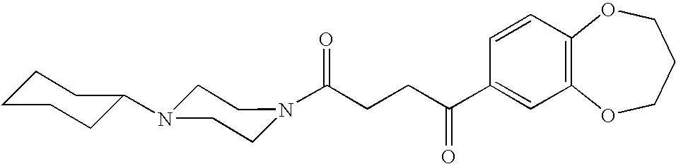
C(CCC(=O)C1=CC2=C(C=C1)OCCCO2)(=O)N1CCN(C2CCCCC2)CC1
